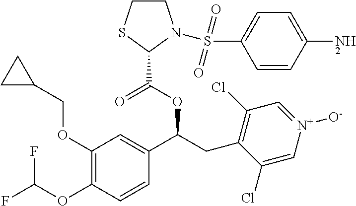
C1(OCC2CC2)=C(OC(F)F)C=CC(C(CC2=C(Cl)C=[N+]([O-])C=C2Cl)OC(C2N(S(C3=CC=C(N)C=C3)(=O)=O)CCS2)=O)=C1
